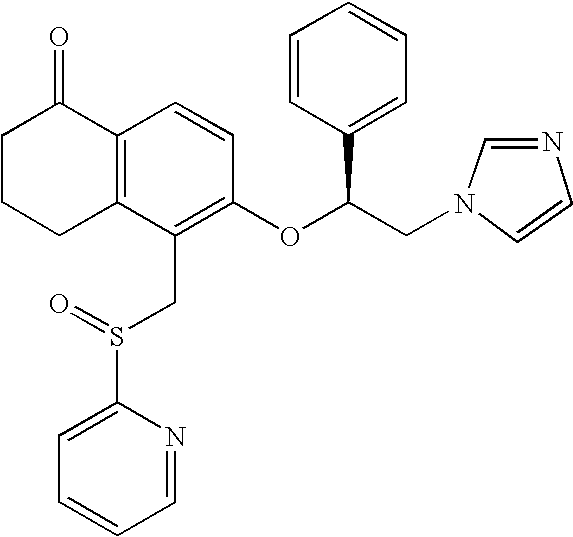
C1C2=C(C(=O)CC1)C=CC(OC(CN1C=CN=C1)C1=CC=CC=C1)=C2CS(C1=CC=CC=N1)=O
